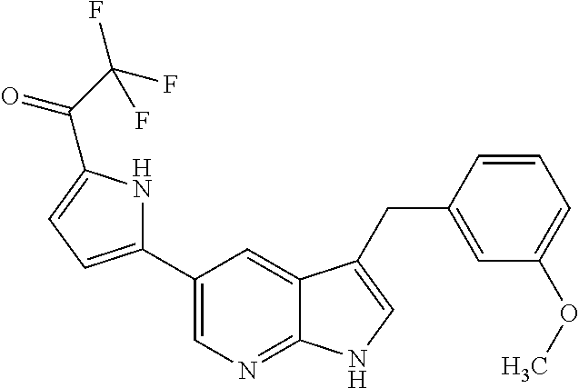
C1(C2=CC=C(C(C(F)(F)F)=O)N2)=CN=C2C(=C1)C(CC1=CC(OC)=CC=C1)=CN2
